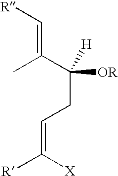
CC(C([H])([OR])CC=C([X])[R])=C[R]
